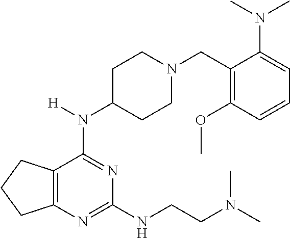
C12=C(N=C(NCCN(C)C)N=C1N([H])C1CCN(CC3=C(OC)C=CC=C3N(C)C)CC1)CCC2
